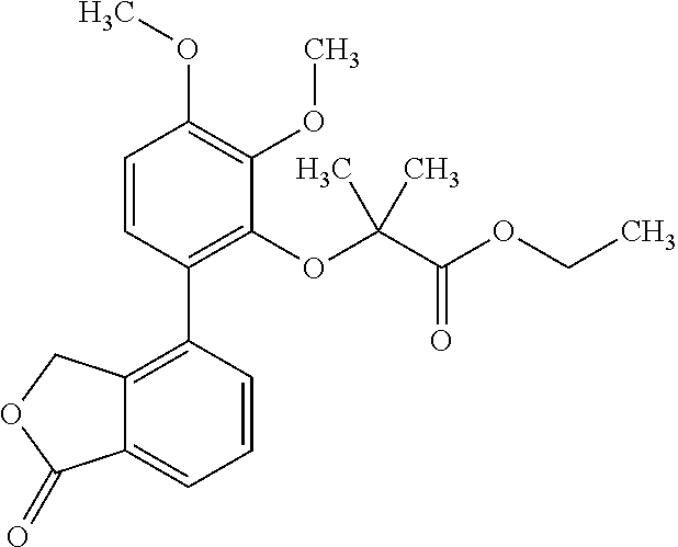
C12=C(C3=C(OC(C(OCC)=O)(C)C)C(OC)=C(OC)C=C3)C=CC=C1C(=O)OC2
